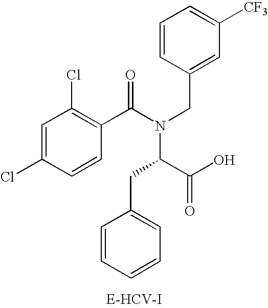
C1=C(Cl)C=CC(C(N(CC2=CC([CF3])=CC=C2)C(C(O)=O)CC2=CC=CC=C2)=O)=C1Cl
